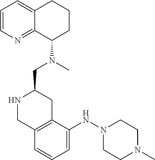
C1=CN=C2C(=C1)CCCC2N(C)CC1NCC2=C(C1)C(NN1CCN(C)CC1)=CC=C2
